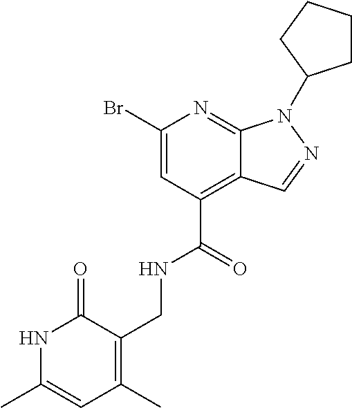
C12=NC(Br)=CC(C(=O)NCC3=C(C)C=C(C)NC3=O)=C1C=NN2C1CCCC1
